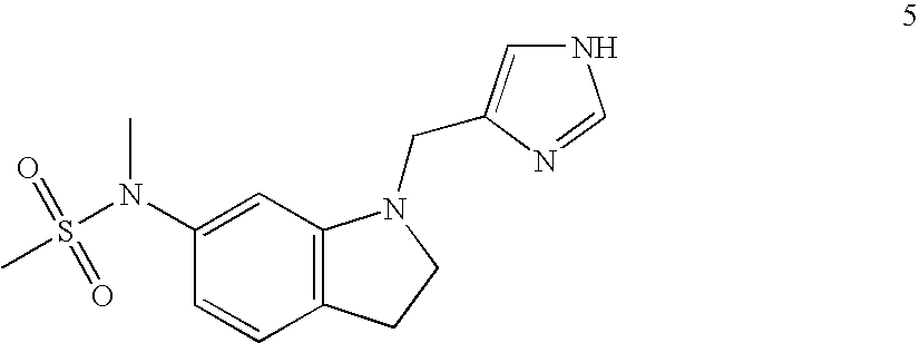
S(N(C1=CC2=C(C=C1)CCN2CC1=CNC=N1)C)(C)(=O)=O
